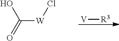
[V][R3].C([W]Cl)(=O)O
